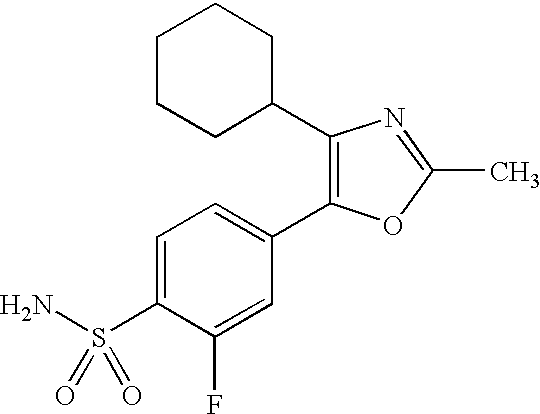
C1=C(S(N)(=O)=O)C(F)=CC(C2=C(C3CCCCC3)N=C(C)O2)=C1
